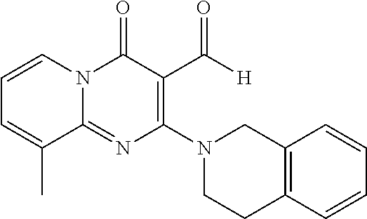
N1(C2=C(C([H])=O)C(=O)N3C(=N2)C(C)=CC=C3)CCC2=C(C1)C=CC=C2
